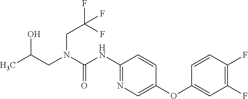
C1(NC(N(CC(C)O)CC(F)(F)F)=O)=NC=C(OC2=CC(F)=C(F)C=C2)C=C1
